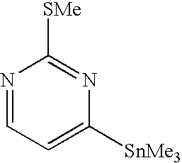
N1=CC=C([SnMe3])N=C1[SMe]
